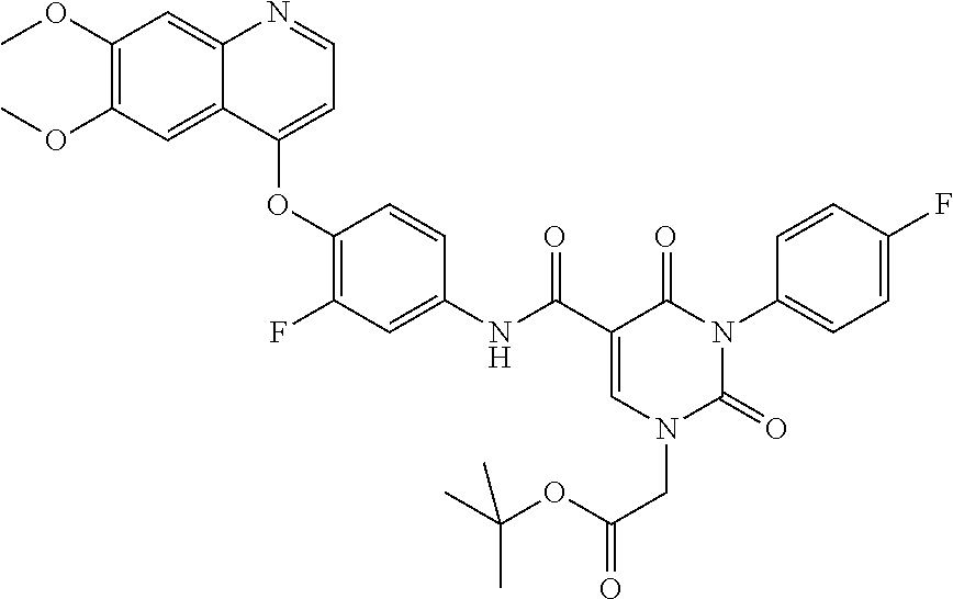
C1(OC)=C(OC)C=C2C(=C1)N=CC=C2OC1=C(F)C=C(NC(C2=CN(CC(=O)OC(C)(C)C)C(=O)N(C3=CC=C(F)C=C3)C2=O)=O)C=C1
